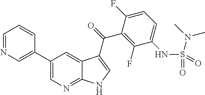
C1(C2=CN=CC=C2)=CN=C2C(=C1)C(C(=O)C1=C(F)C(NS(N(C)C)(=O)=O)=CC=C1F)=CN2
